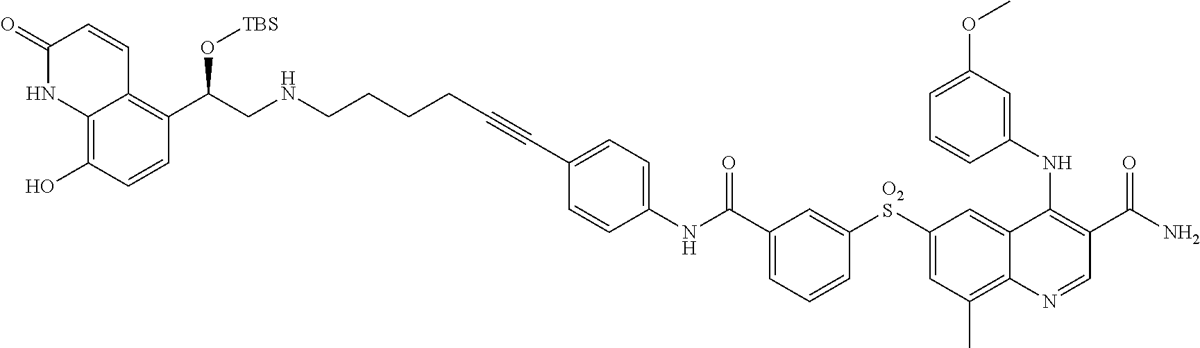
N(CCCCC#CC1=CC=C(NC(C2=CC=CC([O2S]C3=CC(C)=C4C(=C3)C(NC3=CC(OC)=CC=C3)=C(C(N)=O)C=N4)=C2)=O)C=C1)CC(C1=C2C(=C(O)C=C1)NC(=O)C=C2)O[TBS]
